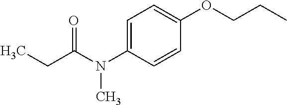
C1=C(N(C(CC)=O)C)C=CC(OCCC)=C1
